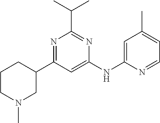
C1(C2CN(C)CCC2)=NC(C(C)C)=NC(NC2=CC(C)=CC=N2)=C1
